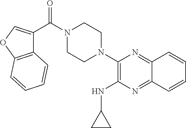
C12=C(OC=C1C(N1CCN(C3=C(NC4CC4)N=C4C(=N3)C=CC=C4)CC1)=O)C=CC=C2
